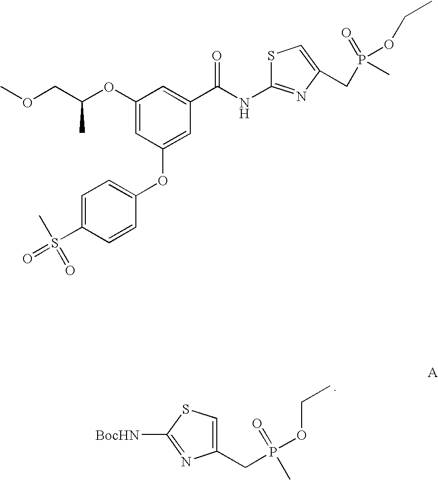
C1(CP(C)(=O)OCC)=CSC([BocHN])=N1.C1(OC(COC)C)=CC(OC2=CC=C(S(=O)(=O)C)C=C2)=CC(C(NC2=NC(CP(C)(=O)OCC)=CS2)=O)=C1
